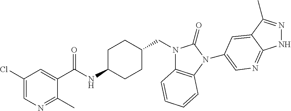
C1(Cl)=CN=C(C)C(C(NC2CCC(CN3C4=C(N(C5=CN=C6NN=C(C)C6=C5)C3=O)C=CC=C4)CC2)=O)=C1
